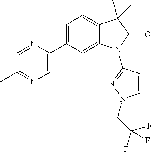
C1=C(C2=CN=C(C)C=N2)C=C2C(=C1)C(C)(C)C(=O)N2C1=NN(CC(F)(F)F)C=C1
